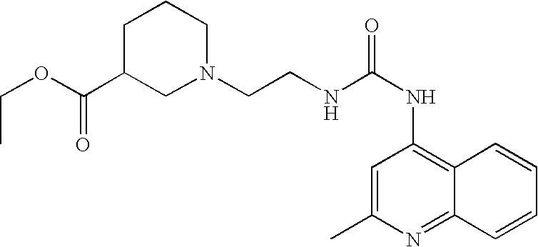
C12=C(NC(=O)NCCN3CCCC(C(OCC)=O)C3)C=C(C)N=C1C=CC=C2
